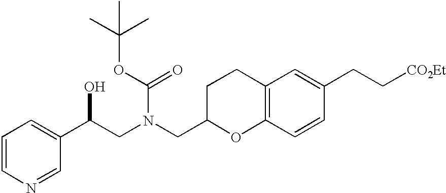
C12=C(C=CC(CC[CO2Et])=C1)OC(CN(CC(C1=CC=CN=C1)O)C(OC(C)(C)C)=O)CC2
